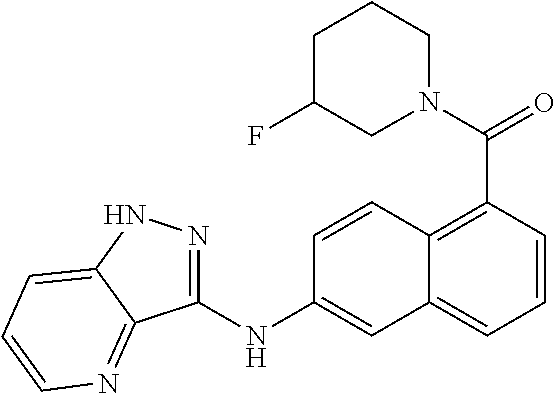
N1(C(=O)C2=C3C(=CC=C2)C=C(NC2=NNC4=CC=CN=C24)C=C3)CCCC(F)C1
